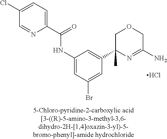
C1(C(=O)NC2=CC(Br)=CC(C3(C)N=C(N)COC3)=C2)=CC=C(Cl)C=N1.Cl
